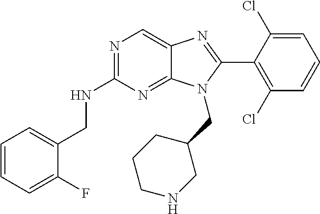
C12=NC(NCC3=CC=CC=C3F)=NC=C1N=C(C1=C(Cl)C=CC=C1Cl)N2CC1CCCNC1
